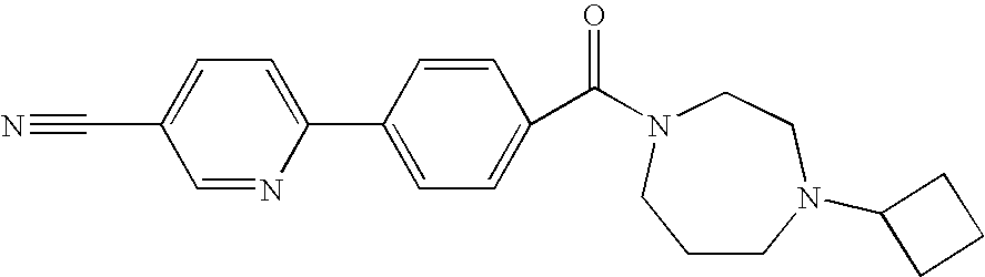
C1(C(=O)N2CCN(C3CCC3)CCC2)=CC=C(C2=CC=C(C#N)C=N2)C=C1
